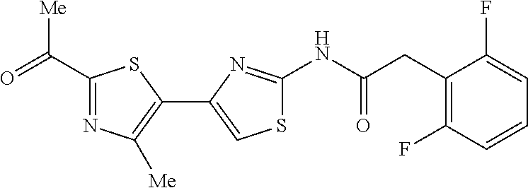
C1(C(=O)[Me])=NC([Me])=C(C2=CSC(NC(=O)CC3=C(F)C=CC=C3F)=N2)S1
